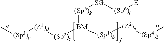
C[(Sp3)g][(Z1)d][(Sp2)c][BM]([(Sp1)b][(Z2)e][(Sp4)i]C)[(Sp5)k][SG][(Sp6)l][E]
